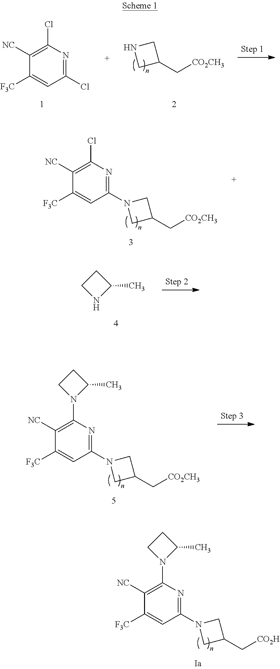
C1(Cl)=C([NC])C([F3C])=CC(Cl)=N1.C1(C[CO2CH3])CNC1.C1(Cl)=C([NC])C([F3C])=CC(N2CC(C[CO2CH3])C2)=N1.C1CNC1C.C1(N2C(C)CC2)=C([NC])C([F3C])=CC(N2CC(C[CO2CH3])C2)=N1.C1(N2C(C)CC2)=C([NC])C([F3C])=CC(N2CC(C[CO2H])C2)=N1
